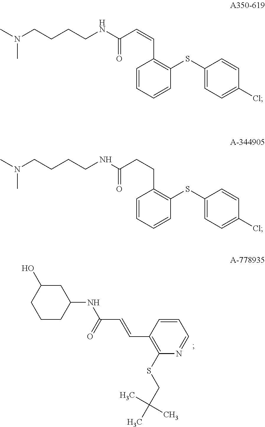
C1=CC(C=CC(NC2CC(O)CCC2)=O)=C(SCC(C)(C)C)N=C1.C1=CC=CC(SC2=CC=C(Cl)C=C2)=C1C=CC(NCCCCN(C)C)=O.C1=CC=CC(SC2=CC=C(Cl)C=C2)=C1CCC(NCCCCN(C)C)=O
